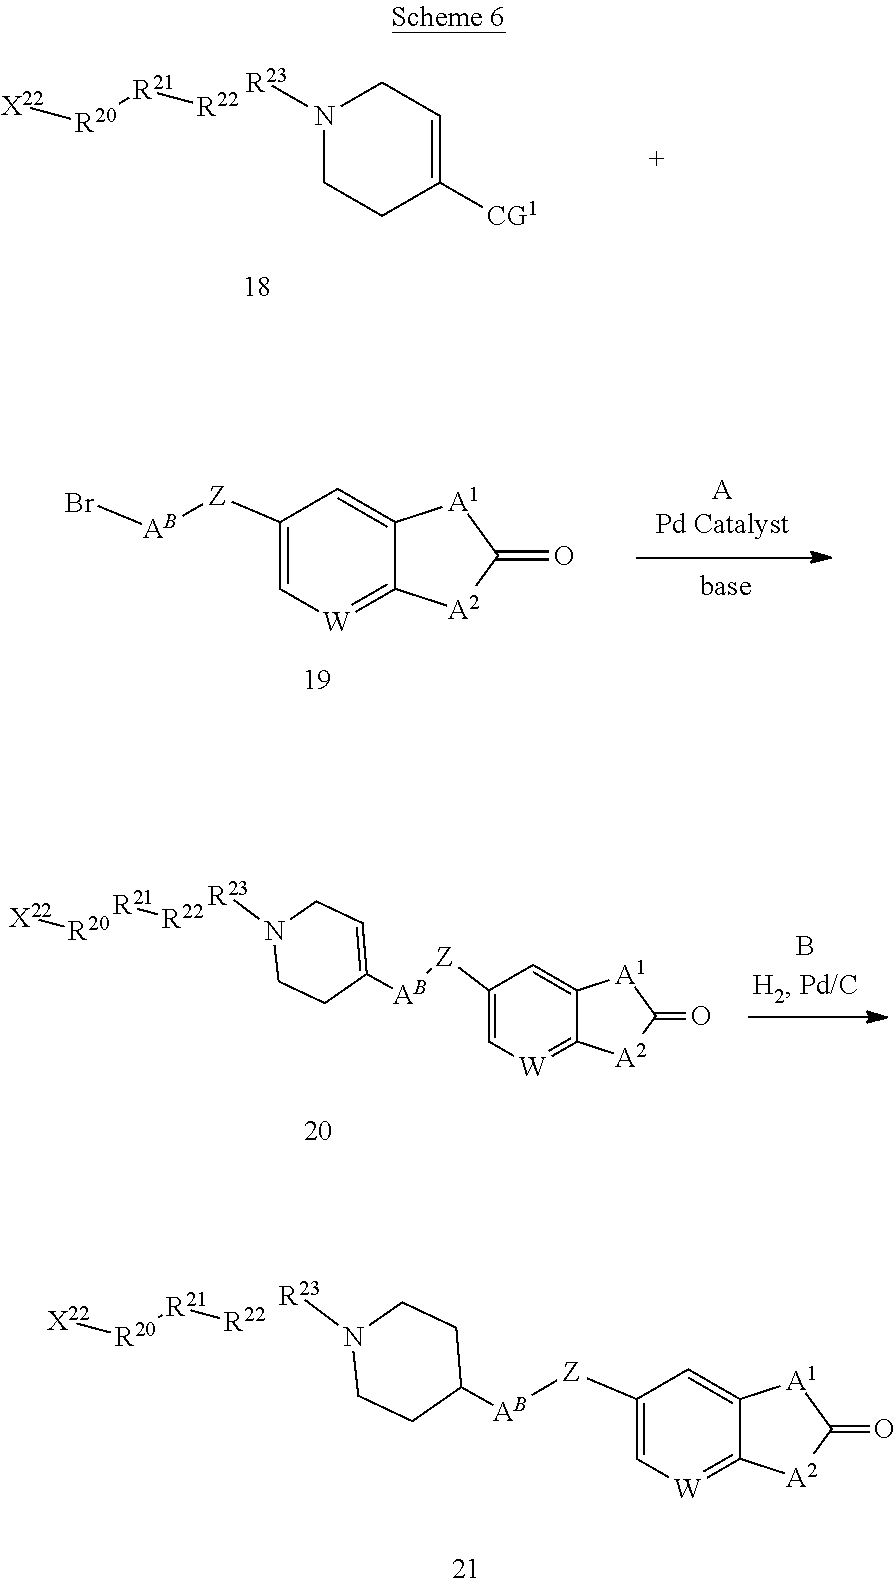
N1([R23])CCC([CG1])=CC1.[X22][R20][R21][R22].C1([Z][AB]Br)=C[W]=C2C(=C1)[A1]C(=O)[A2]2.N1([R23])CCC([AB][Z]C2=C[W]=C3C(=C2)[A1]C(=O)[A2]3)=CC1.[X22][R20][R21][R22].N1([R23])CCC([AB][Z]C2=C[W]=C3C(=C2)[A1]C(=O)[A2]3)CC1.[X22][R20][R21][R22]
